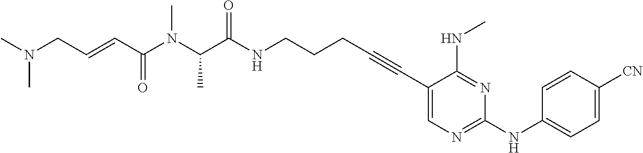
C1(C#CCCCNC(C(N(C(C=CCN(C)C)=O)C)C)=O)=CN=C(NC2=CC=C([CN])C=C2)N=C1NC
